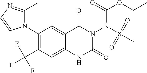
C1(N2C(C)=NC=C2)=C(C(F)(F)F)C=C2C(=C1)C(=O)N(N(S(C)(=O)=O)C(OCC)=O)C(=O)N2
